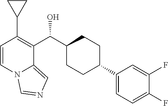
C1=CN2C(=CN=C2)C(C(C2CCC(C3=CC=C(F)C(F)=C3)CC2)O)=C1C1CC1
